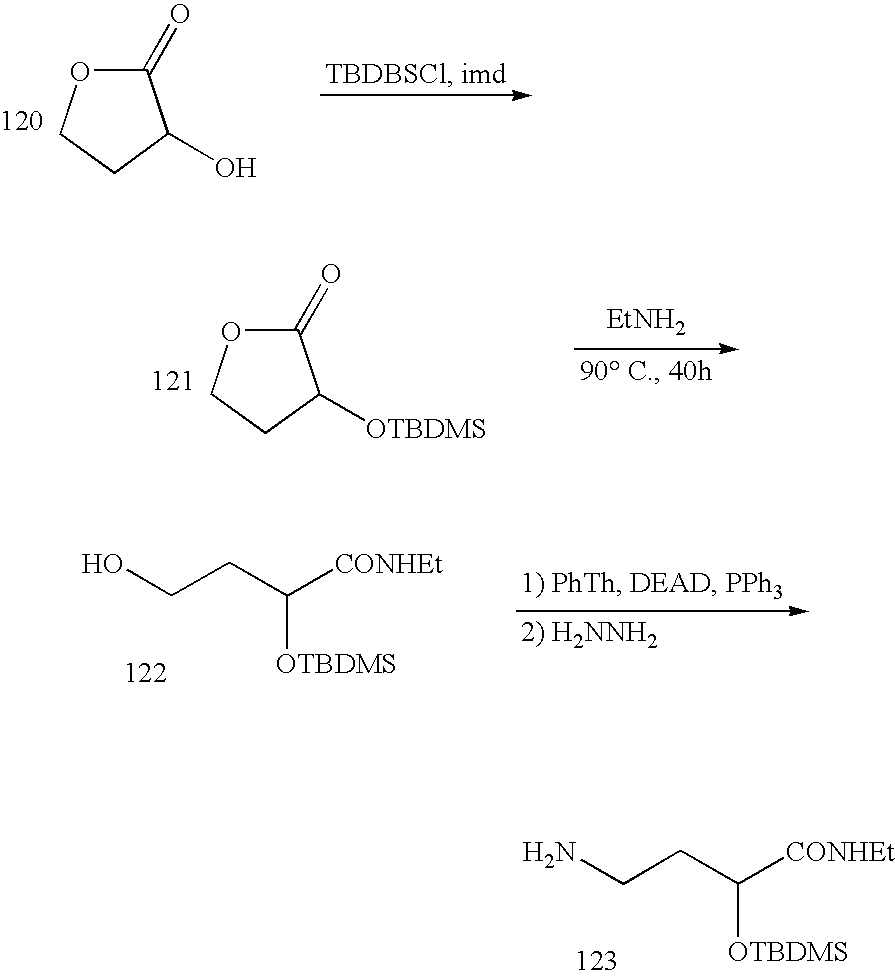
C1(=O)OCCC1O.NCCC([CONHEt])[OTBDMS].C1(=O)OCCC1[OTBDMS].[EtNH2].OCCC([CONHEt])[OTBDMS]
